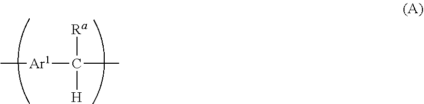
C[Ar1]C(C)([Ra])[H]
